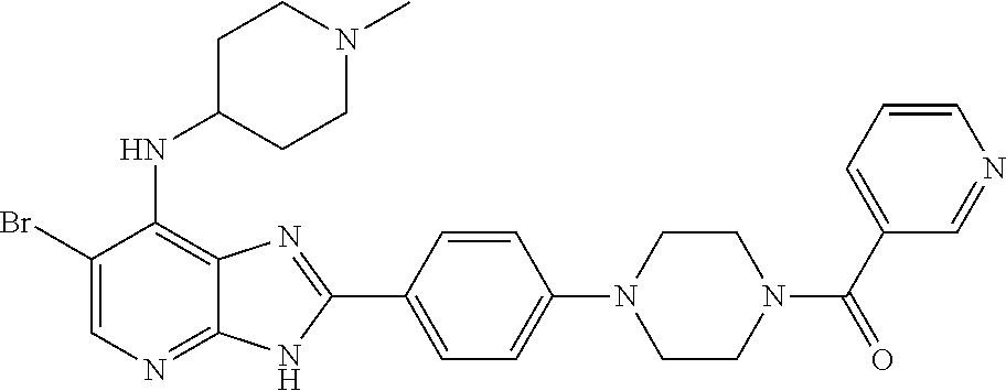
C1(Br)=CN=C2C(=C1NC1CCN(C)CC1)N=C(C1=CC=C(N3CCN(C(C4=CC=CN=C4)=O)CC3)C=C1)N2
